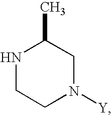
N1CCN([Y])CC1C
